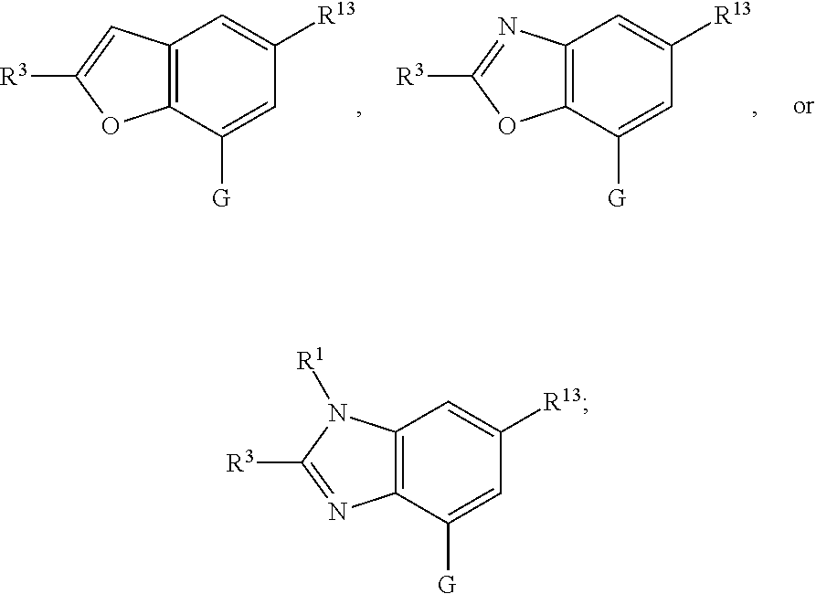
C12=C(C([G])=CC([R13])=C1)OC([R3])=N2.C12=C(C([G])=CC([R13])=C1)OC([R3])=C2.C12=C(C([G])=CC([R13])=C1)N=C([R3])N2[R1]
